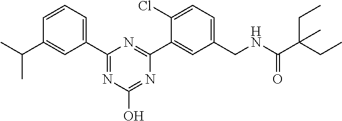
C1(C2=CC=CC(C(C)C)=C2)=NC(O)=NC(C2=CC(CNC(C(CC)(CC)C)=O)=CC=C2Cl)=N1
